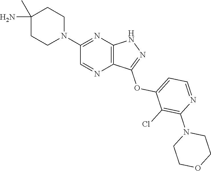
N1(C2=NC3=C(N=C2)C(OC2=CC=NC(N4CCOCC4)=C2Cl)=NN3)CCC(C)(N)CC1
